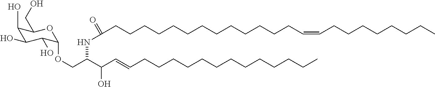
C1(O)C(O)C(O)C(OCC(C(O)C=CCCCCCCCCCCCCC)NC(=O)CCCCCCCCCCCCCC=CCCCCCCCC)OC1CO
